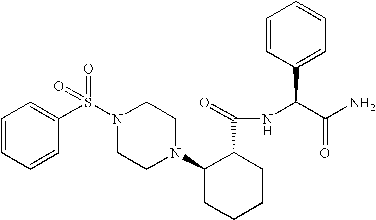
C1=CC(S(N2CCN(C3CCCCC3C(NC(C(N)=O)C3=CC=CC=C3)=O)CC2)(=O)=O)=CC=C1
